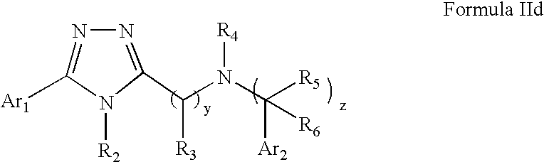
C1(C(N(C([R5])([Ar2])[R6])[R4])[R3])=NN=C([Ar1])N1[R2]
